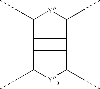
C1(CC)C2C(C(CC)[Y]1)C1C2C(CC)[Ya]C1CC
